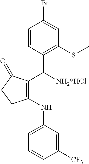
C1=CC(C([NH2*HCl])C2=C(NC3=CC=CC([CF3])=C3)CCC2=O)=C(SC)C=C1Br
